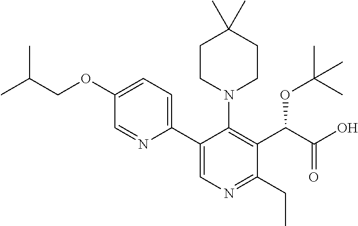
CC(COC1=CC=C(C2=CN=C(CC)C(C(C(O)=O)OC(C)(C)C)=C2N2CCC(C)(C)CC2)N=C1)C
